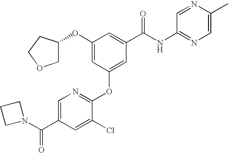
O(C1=CC(OC2=NC=C(C(N3CCC3)=O)C=C2Cl)=CC(C(NC2=NC=C(C)N=C2)=O)=C1)C1COCC1
